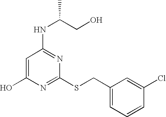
C1=C(O)N=C(SCC2=CC=CC(Cl)=C2)N=C1NC(CO)C
